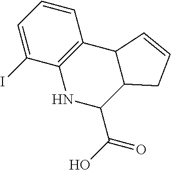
C1(I)=CC=CC2=C1NC(C(O)=O)C1C2C=CC1
